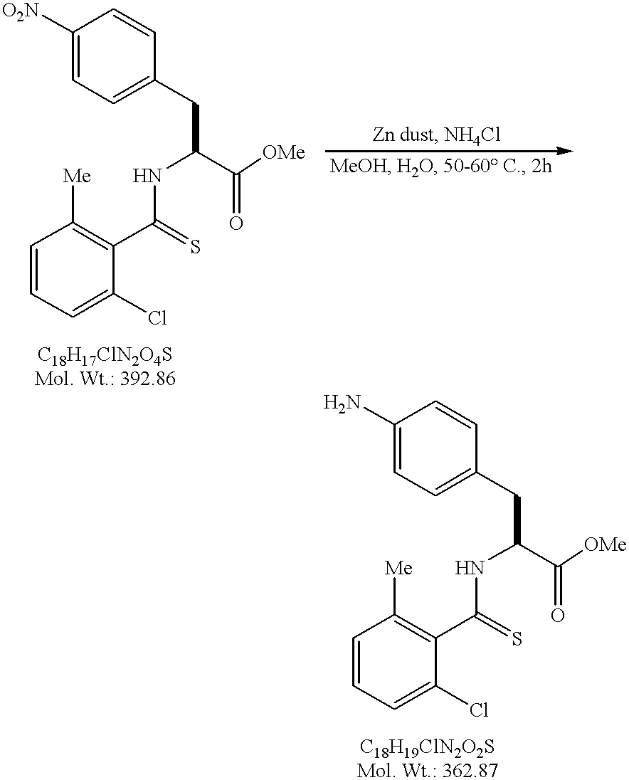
C1([O2N])=CC=C(CC(C([OMe])=O)NC(C2=C([Me])C=CC=C2Cl)=S)C=C1.C1(N)=CC=C(CC(C([OMe])=O)NC(C2=C([Me])C=CC=C2Cl)=S)C=C1
